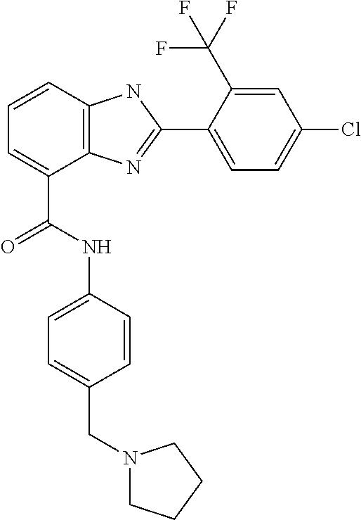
C1=CC2=C(C(C(NC3=CC=C(CN4CCCC4)C=C3)=O)=C1)N=C(C1=CC=C(Cl)C=C1C(F)(F)F)N2
